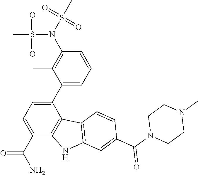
C1=CC=C(C2=CC=C(C(N)=O)C3=C2C2=C(N3)C=C(C(N3CCN(C)CC3)=O)C=C2)C(C)=C1N(S(=O)(=O)C)S(=O)(=O)C
